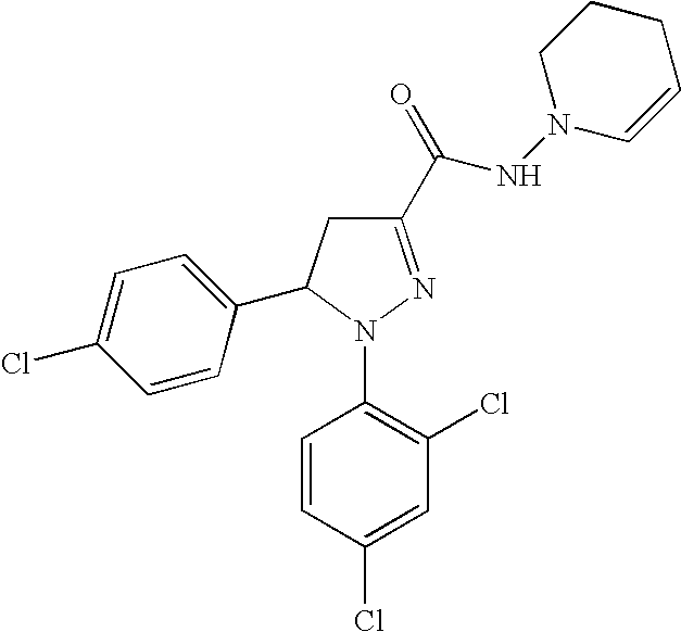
C1=C(Cl)C=CC(C2CC(C(=O)NN3CCCC=C3)=NN2C2=C(Cl)C=C(Cl)C=C2)=C1
